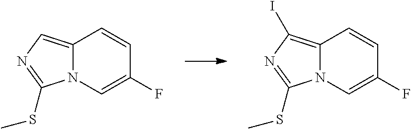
C12=CN=C(SC)N1C=C(F)C=C2.C12=C(I)N=C(SC)N1C=C(F)C=C2
